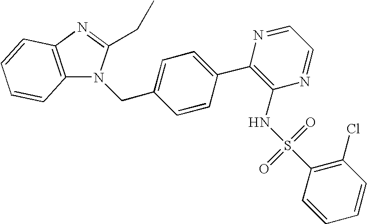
C12=C(N=C(CC)N1CC1=CC=C(C3=C(NS(C4=C(Cl)C=CC=C4)(=O)=O)N=CC=N3)C=C1)C=CC=C2
